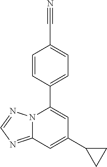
N12C(=NC=N1)C=C(C1CC1)C=C2C1=CC=C(C#N)C=C1
